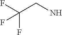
FC(F)(CN)F
